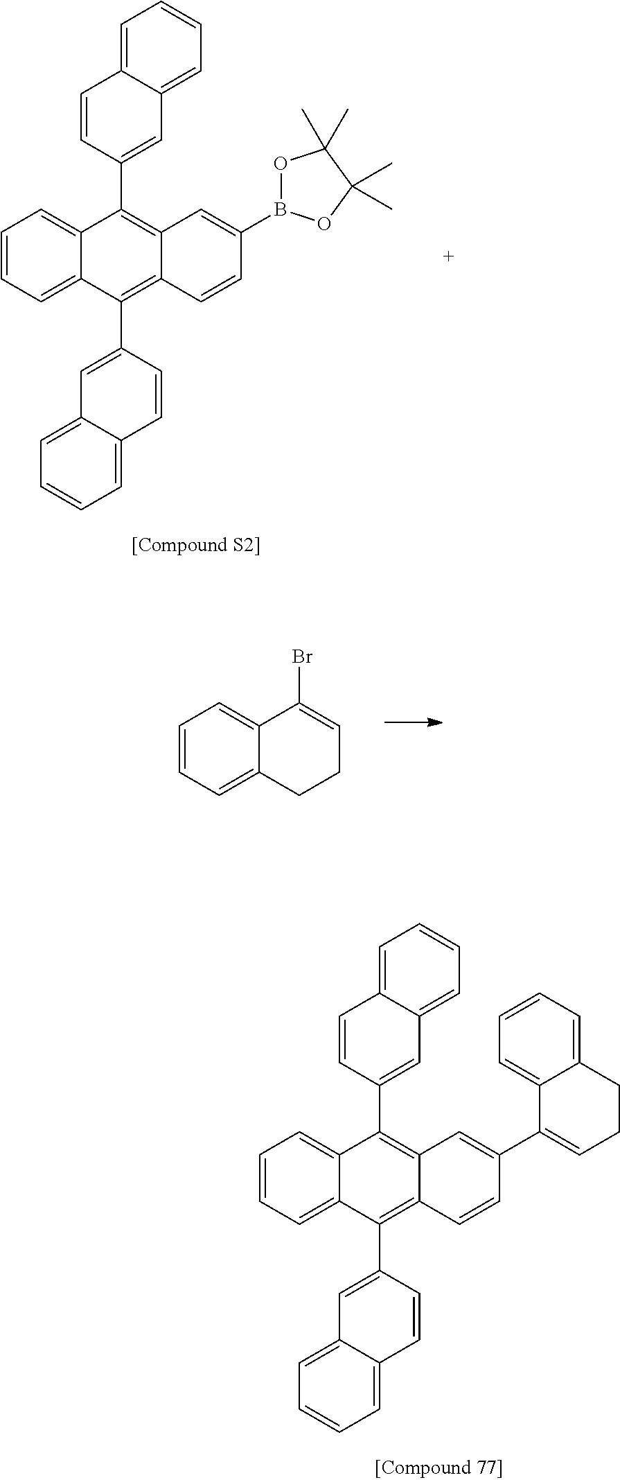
C1=CC=C2C(=C1)C(C1=CC3=CC=CC=C3C=C1)=C1C(=C2C2=CC3=CC=CC=C3C=C2)C=CC(B2OC(C)(C)C(C)(C)O2)=C1.C1=CC=C2C(=C1)C(Br)=CCC2.C1=CC=C2C(=C1)C(C1=CC3=CC=CC=C3C=C1)=C1C(=C2C2=CC3=CC=CC=C3C=C2)C=CC(C2=CCCC3=CC=CC=C23)=C1
